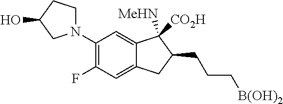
C1(N2CCC(O)C2)=C(F)C=C2C(=C1)C([MeHN])([CO2H])C(CCC[B(OH)2])C2
